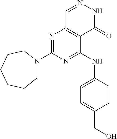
N1=C(N2CCCCCC2)N=C(NC2=CC=C(CO)C=C2)C2=C1C=NNC2=O
